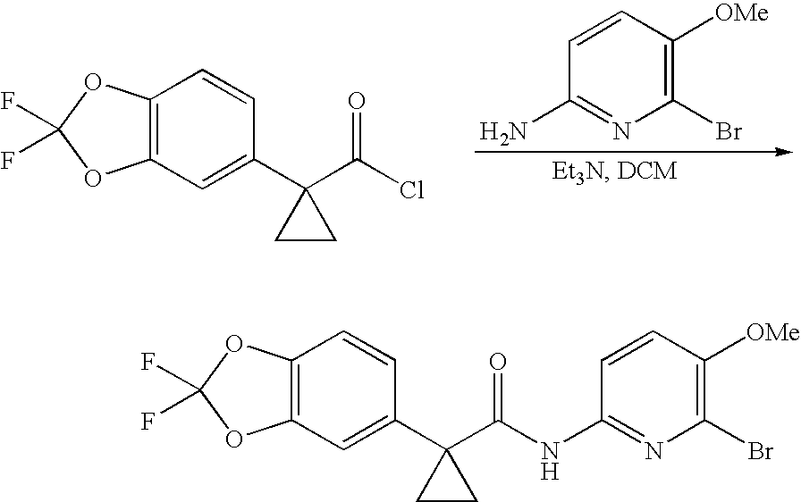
C12=C(C=C(C3(C(Cl)=O)CC3)C=C1)OC(F)(F)O2.C1=CC([OMe])=C(Br)N=C1N.C12=C(C=C(C3(C(NC4=NC(Br)=C([OMe])C=C4)=O)CC3)C=C1)OC(F)(F)O2
